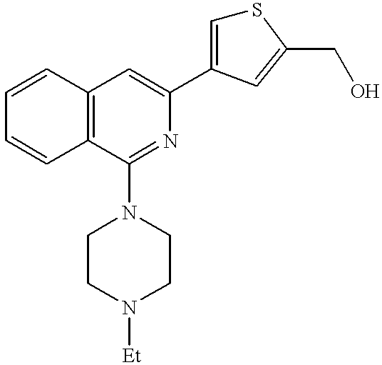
C1=CC2=C(C=C1)C(N1CCN([Et])CC1)=NC(C1=CSC(CO)=C1)=C2
